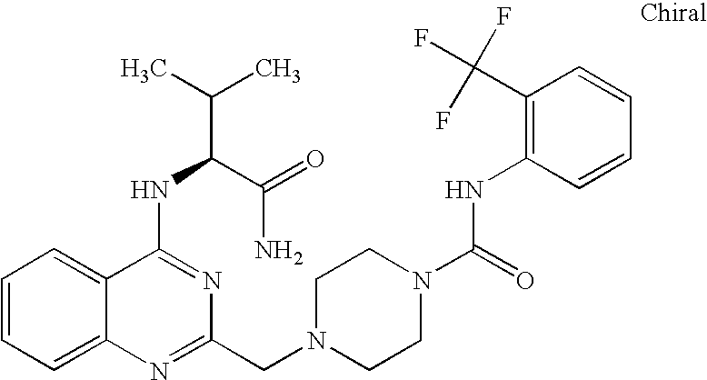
C1=CC=C2C(=C1)C(NC(C(=O)N)C(C)C)=NC(CN1CCN(C(=O)NC3=C(C(F)(F)F)C=CC=C3)CC1)=N2
